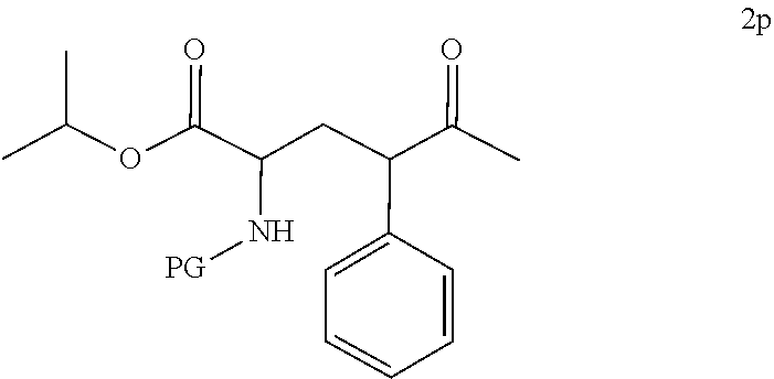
CC(C)OC(C(CC(C1=CC=CC=C1)C(=O)C)N[PG])=O
